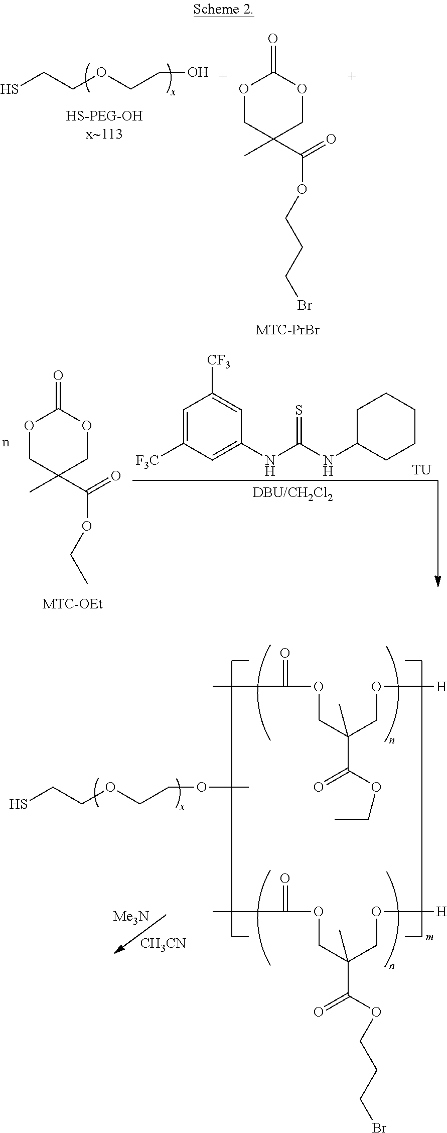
O1CC(C)(C(=O)OCCCBr)COC1=O.SCCOCCO.O1CC(C)(C(=O)OCC)COC1=O.C1=C([F3C])C=C(NC(=S)NC2CCCCC2)C=C1[CF3].[TU].SCCOCCOC.CC(=O)OCC(CO[H])(C(OCC)=O)C.CC(=O)OCC(CO[H])(C(OCCCBr)=O)C.[Me3N].[CH3CN]
